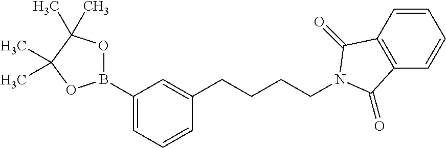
C1(B2OC(C)(C)C(C)(C)O2)=CC=CC(CCCCN2C(=O)C3=C(C=CC=C3)C2=O)=C1
